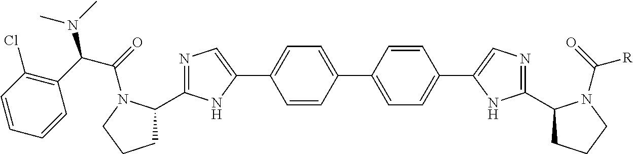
C1=C(C2=CN=C(C3CCCN3C(C(C3=C(Cl)C=CC=C3)N(C)C)=O)N2)C=CC(C2=CC=C(C3=CN=C(C4CCCN4C([R])=O)N3)C=C2)=C1
